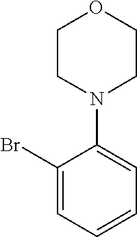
C1(Br)=CC=CC=C1N1CCOCC1
